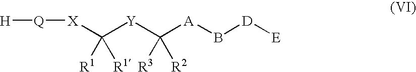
[H][Q][X]C([Y]C([A]B[D][E])([R3])[R2])([R1])[R1]
